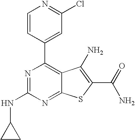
C1(C2=CC(Cl)=NC=C2)=C2C(=NC(NC3CC3)=N1)SC(C(N)=O)=C2N
